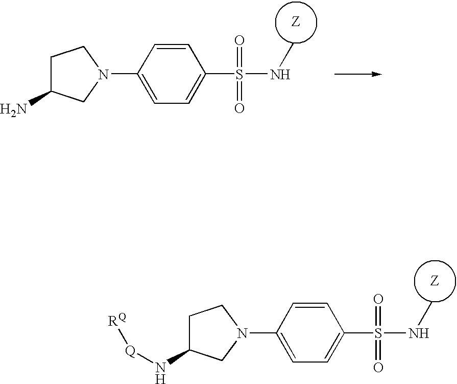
C1(N2CC(N)CC2)=CC=C(S(=O)(=O)NC)C=C1.C1(N2CC(N[Q][RQ])CC2)=CC=C(S(=O)(=O)NC)C=C1
